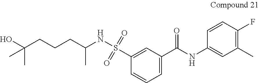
C1=CC=C(C(NC2=CC(C)=C(F)C=C2)=O)C=C1S(NC(CCCC(O)(C)C)C)(=O)=O
